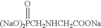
[(NaO)2PCH2NHCH2COONa]=O
